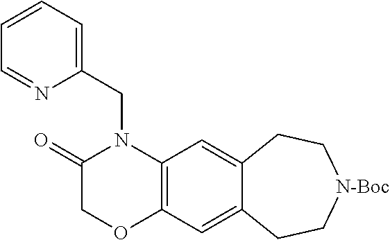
C1(=O)COC2=C(N1CC1=CC=CC=N1)C=C1C(=C2)CC[N-Boc]CC1
